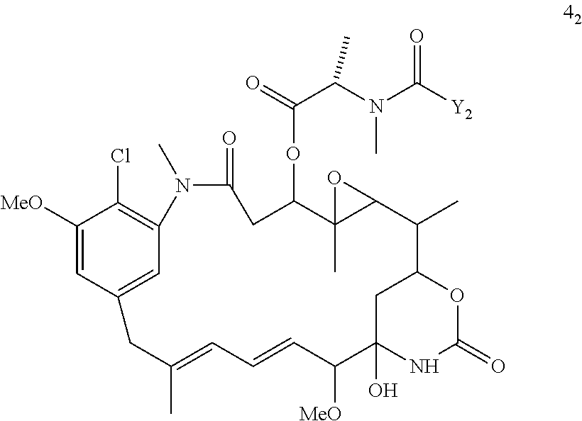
C1([MeO])=CC2=CC(=C1Cl)N(C)C(=O)CC(OC(C(N(C([Y2])=O)C)C)=O)C1(C)C(C(C)C3OC(=O)NC(O)(C([MeO])C=CC=C(C)C2)C3)O1
